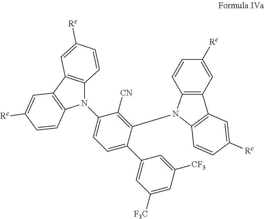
C1(N2C3=C(C4=C2C=CC([Rc])=C4)C=C([Rc])C=C3)=CC=C(C2=CC([F3C])=CC([CF3])=C2)C(N2C3=C(C4=C2C=CC([Rc])=C4)C=C([Rc])C=C3)=C1[CN]
